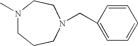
N1(C)CCCN(CC2=CC=CC=C2)CC1
